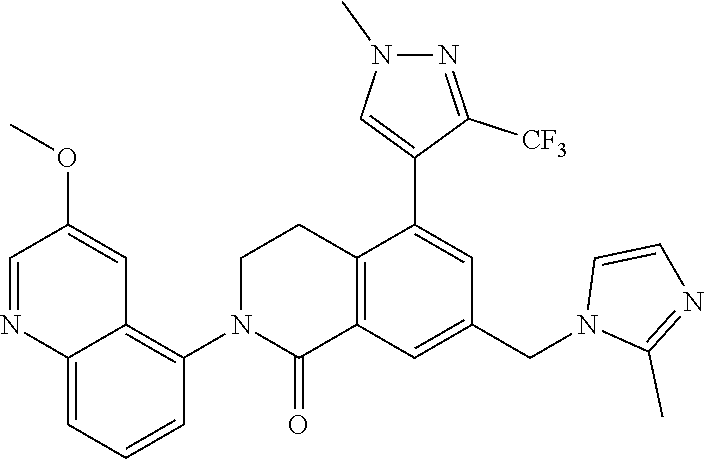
C12=C(C=C(CN3C(C)=NC=C3)C=C1C1=CN(C)N=C1[CF3])C(=O)N(C1=C3C(=CC=C1)N=CC(OC)=C3)CC2
